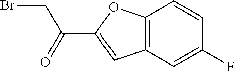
C1(F)=CC2=C(C=C1)OC(C(=O)CBr)=C2
